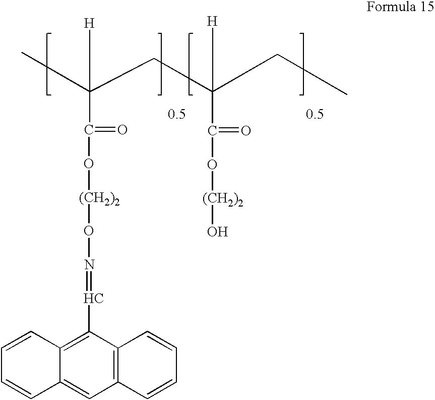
[H]C(C(=O)O[(CH2)2]ON=CC1=C2C(=CC3=C1C=CC=C3)C=CC=C2)(CC([H])(C(=O)O[(CH2)2]O)CC)C
